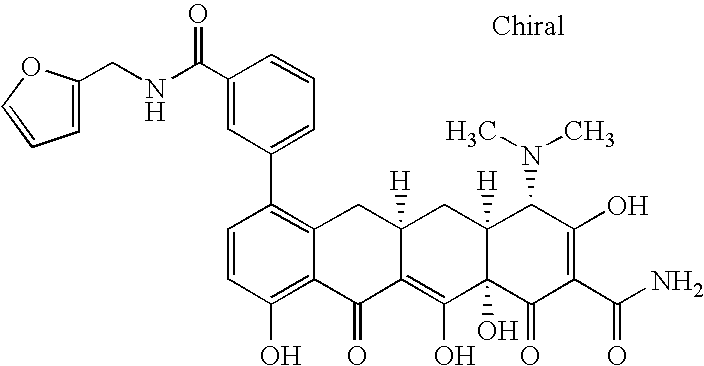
C1=CC(O)=C2C(=C1C1=CC=CC(C(NCC3=CC=CO3)=O)=C1)CC1([H])C(=C(O)C3(O)C([H])(C1)C(N(C)C)C(O)=C(C(N)=O)C3=O)C2=O
